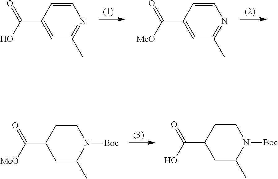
C1=CC(C(=O)O)=CC(C)=N1.C1=CC(C(=O)[MeO])=CC(C)=N1.C1CC(C(=O)[MeO])CC(C)N1[Boc].C1CC(C(=O)O)CC(C)N1[Boc]
